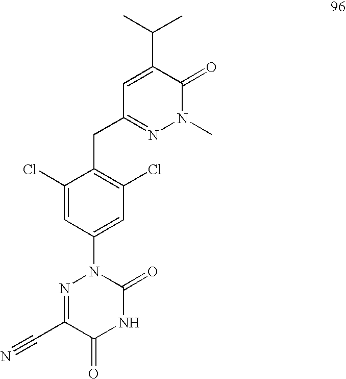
C1(Cl)=CC(N2N=C(C#N)C(=O)NC2=O)=CC(Cl)=C1CC1=NN(C)C(=O)C(C(C)C)=C1
